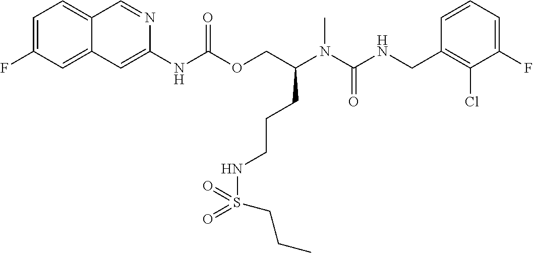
C1=CC(CNC(N(C(COC(NC2=CC3=CC(F)=CC=C3C=N2)=O)CCCNS(CCC)(=O)=O)C)=O)=C(Cl)C(F)=C1
